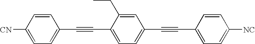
C1([CN])=CC=C(C#CC2=CC=C(C#CC3=CC=C([NC])C=C3)C=C2CC)C=C1
